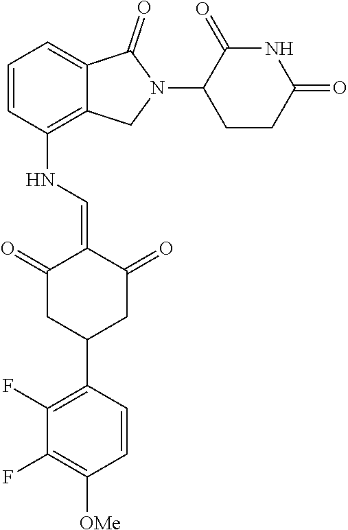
N(C1=C2C(=CC=C1)C(=O)N(C1CCC(=O)NC1=O)C2)C=C1C(=O)CC(C2=C(F)C(F)=C([OMe])C=C2)CC1=O
